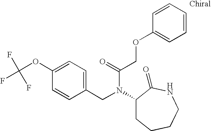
C1(CN(C(COC2=CC=CC=C2)=O)C2CCCCNC2=O)=CC=C(OC(F)(F)F)C=C1
